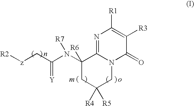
[R2][z]CC(N(C1([R6])C2=NC([R1])=C([R3])C(=O)N2CC([R4])([R5])C1)[R7])=[Y]
